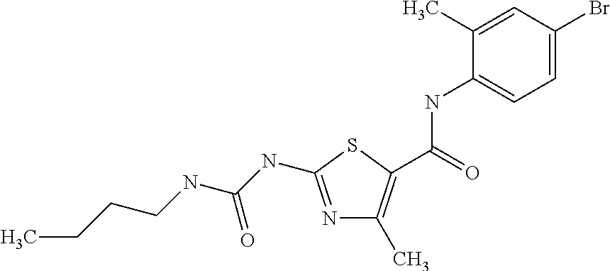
C1(C)=CC(Br)=CC=C1NC(=O)C1=C(C)N=C(NC(NCCCC)=O)S1
